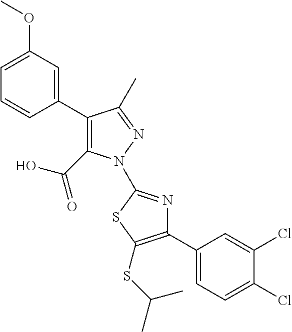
C1(C2=CC(OC)=CC=C2)=C(C(=O)O)N(C2=NC(C3=CC=C(Cl)C(Cl)=C3)=C(SC(C)C)S2)N=C1C
